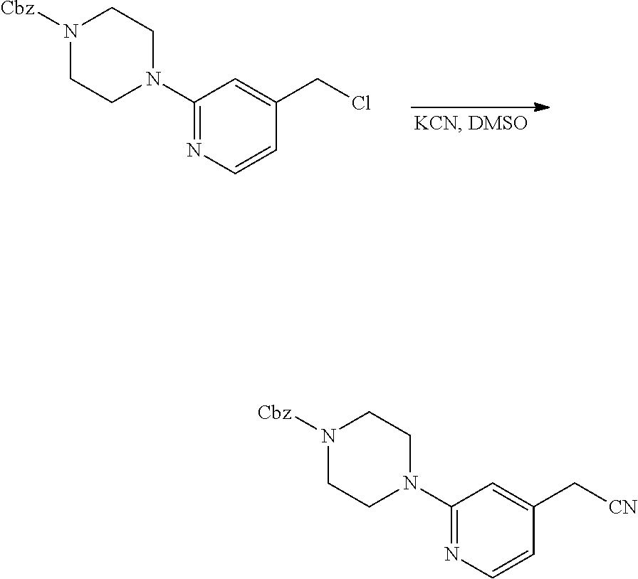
C1(N2CCN([Cbz])CC2)=NC=CC(CCl)=C1.C1(N2CCN([Cbz])CC2)=NC=CC(C[CN])=C1
